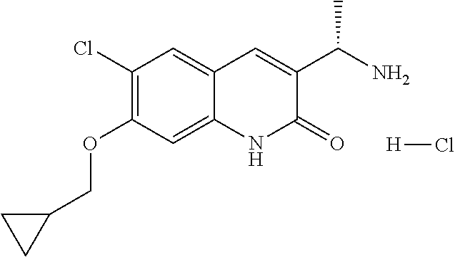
C1=C2C=C(C(N)C)C(=O)NC2=CC(OCC2CC2)=C1Cl.[H]Cl
